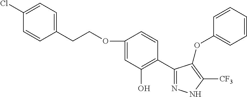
C1=C(CCOC2=CC(O)=C(C3=NNC([CF3])=C3OC3=CC=CC=C3)C=C2)C=CC(Cl)=C1
